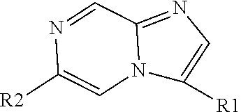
N12C([R1])=CN=C1C=NC([R2])=C2
